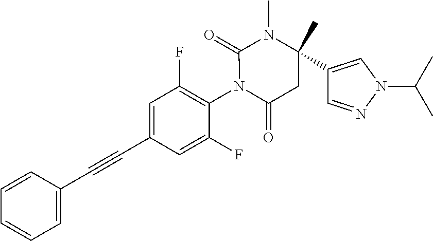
C1=CC(C#CC2=CC(F)=C(N3C(=O)CC(C4=CN(C(C)C)N=C4)(C)N(C)C3=O)C(F)=C2)=CC=C1
